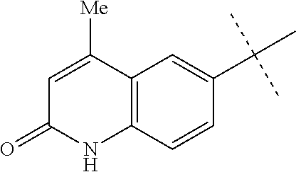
C1=C([Me])C2=C(NC1=O)C=CC(C(C)(C)C)=C2
